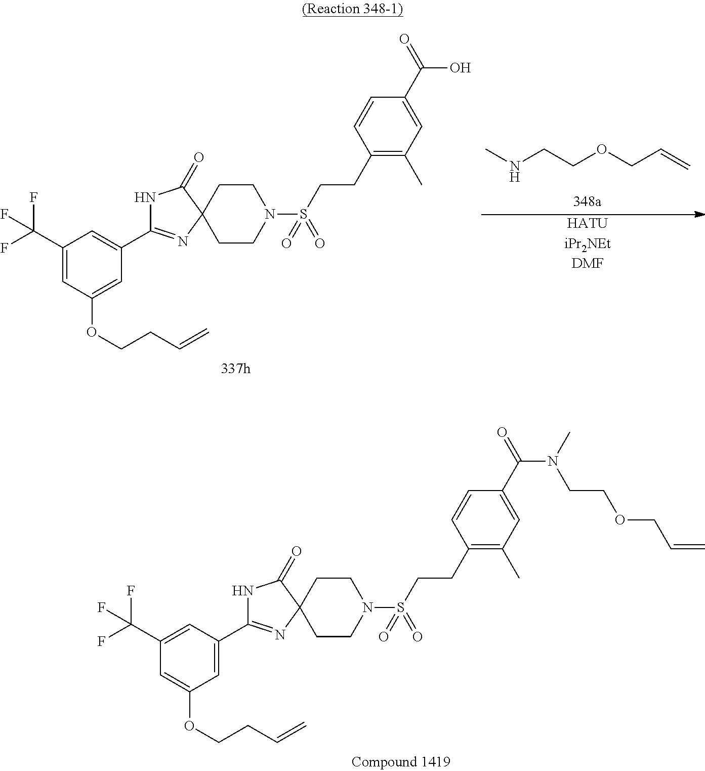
C1(C(F)(F)F)=CC(OCCC=C)=CC(C2=NC3(C(=O)N2)CCN(S(CCC2=C(C)C=C(C(O)=O)C=C2)(=O)=O)CC3)=C1.CNCCOCC=C.[HATUiPr2NEtDMF].C1(C(F)(F)F)=CC(C2=NC3(C(=O)N2)CCN(S(CCC2=C(C)C=C(C(N(CCOCC=C)C)=O)C=C2)(=O)=O)CC3)=CC(OCCC=C)=C1
